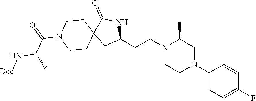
C1(N2CC(C)N(CCC3NC(=O)C4(C3)CCN(C(C(N[Boc])C)=O)CC4)CC2)=CC=C(F)C=C1
